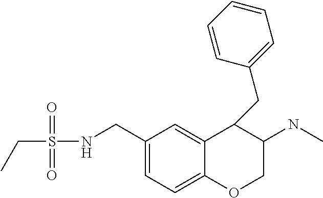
C1=C(CNS(CC)(=O)=O)C=C2C(=C1)OCC(NC)C2CC1=CC=CC=C1
